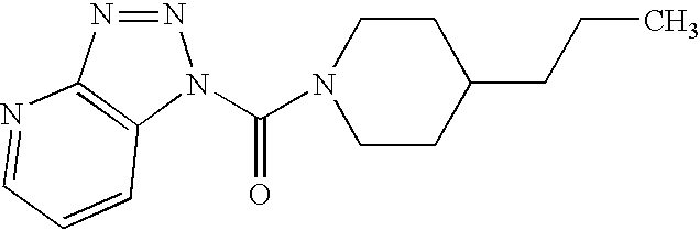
N1=NC2=C(N1C(=O)N1CCC(CCC)CC1)C=CC=N2
